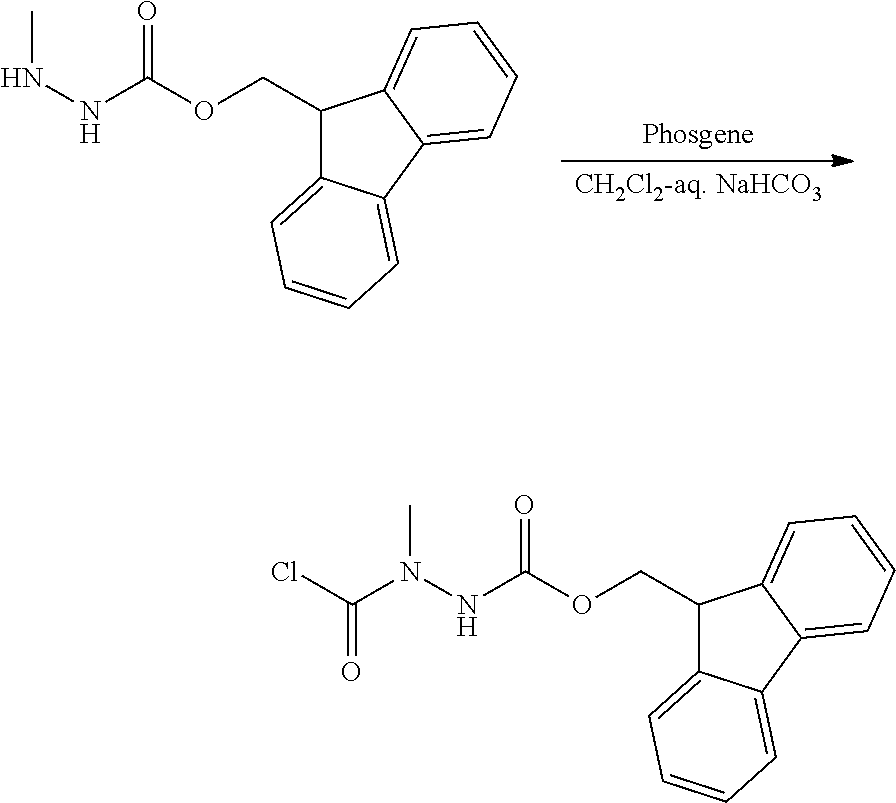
N(NC(OCC1C2=CC=CC=C2C2=CC=CC=C12)=O)C.N(NC(OCC1C2=CC=CC=C2C2=CC=CC=C12)=O)(C)C(=O)Cl
